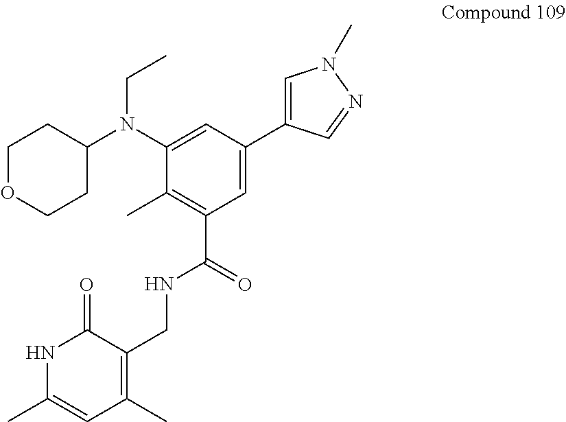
C1=C(C2=CN(C)N=C2)C=C(N(C2CCOCC2)CC)C(C)=C1C(=O)NCC1=C(C)C=C(C)NC1=O
